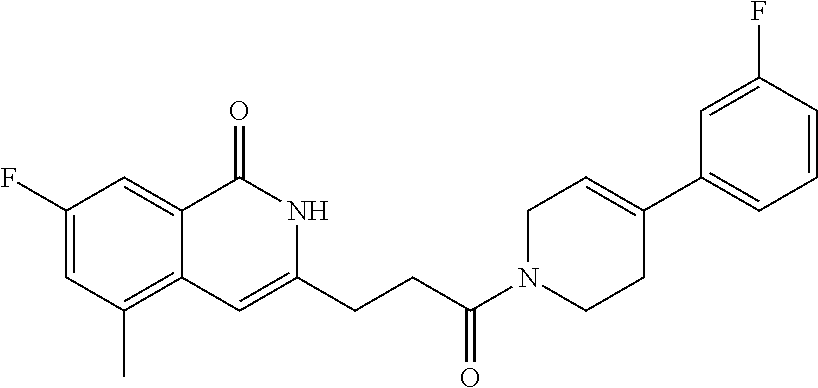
C1(F)=CC(C)=C2C(=C1)C(=O)NC(CCC(N1CCC(C3=CC=CC(F)=C3)=CC1)=O)=C2
